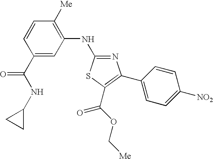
C1(C(NC2CC2)=O)=CC(NC2=NC(C3=CC=C([NO2])C=C3)=C(C(OC[Me])=O)S2)=C([Me])C=C1
